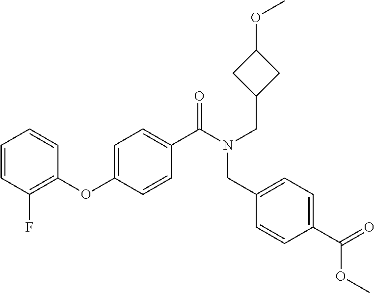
C1=CC(F)=C(OC2=CC=C(C(N(CC3CC(OC)C3)CC3=CC=C(C(OC)=O)C=C3)=O)C=C2)C=C1
